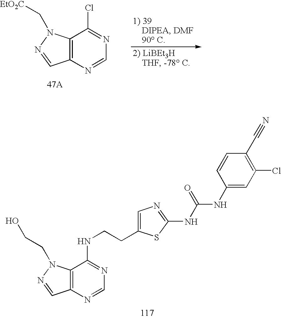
C12=C(N=CN=C1Cl)C=NN2C[EtO2C].C12=C(N=CN=C1NCCC1=CN=C(NC(=O)NC3=CC(Cl)=C(C#N)C=C3)S1)C=NN2CCO
